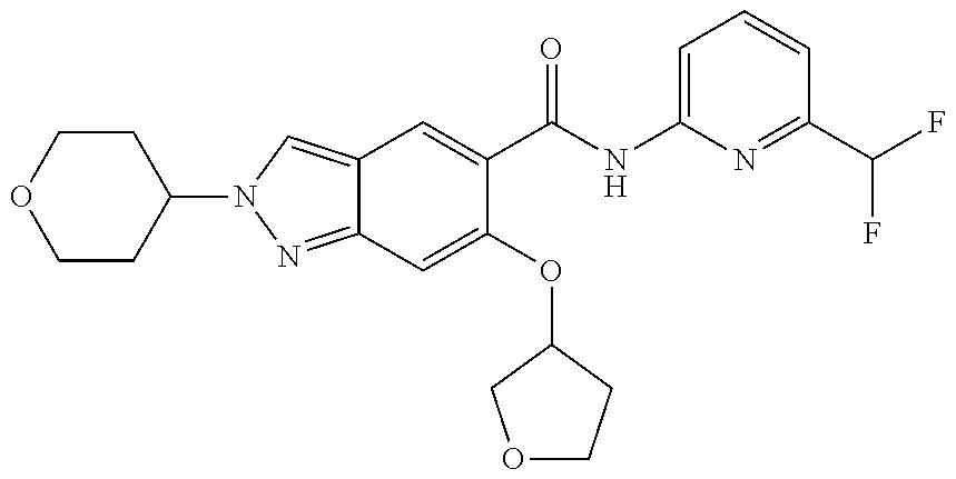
C12=CN(C3CCOCC3)N=C1C=C(OC1CCOC1)C(C(NC1=CC=CC(C(F)F)=N1)=O)=C2
